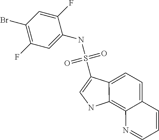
N(S(C1=CNC2=C3C(=CC=C12)C=CC=N3)(=O)=O)C1=CC(F)=C(Br)C=C1F
